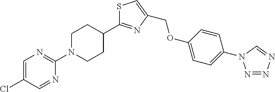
S1C(C2CCN(C3=NC=C(Cl)C=N3)CC2)=NC(COC2=CC=C(N3N=NN=C3)C=C2)=C1
